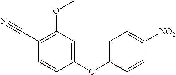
C1(OC2=CC=C([NO2])C=C2)=CC(OC)=C(C#N)C=C1
